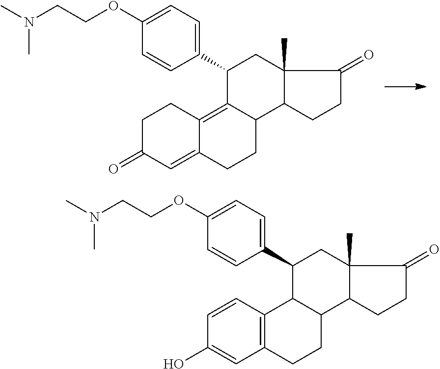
C1C(=O)C=C2C(=C3C(CC2)C2C(C)(CC3C3=CC=C(OCCN(C)C)C=C3)C(=O)CC2)C1.C12=C(C3C(CC1)C1C(C)(CC3C3=CC=C(OCCN(C)C)C=C3)C(=O)CC1)C=CC(O)=C2
